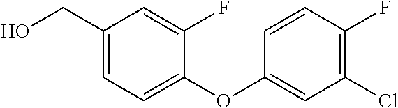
C1(CO)=CC=C(OC2=CC(Cl)=C(F)C=C2)C(F)=C1
